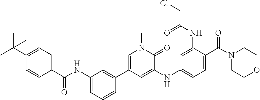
C1=CC(C(=O)NC2=CC=CC(C3=CN(C)C(=O)C(NC4=CC=C(C(N5CCOCC5)=O)C(NC(=O)CCl)=C4)=C3)=C2C)=CC=C1C(C)(C)C
